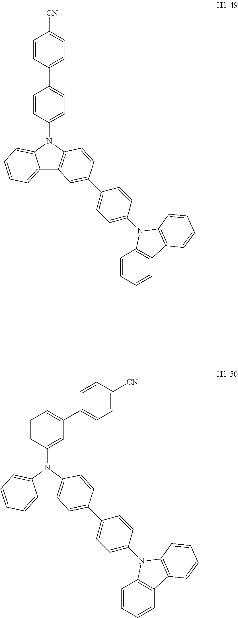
C12=CC=CC=C1N(C1=CC=C(C3=CC=C([CN])C=C3)C=C1)C1=C2C=C(C2=CC=C(N3C4=C(C=CC=C4)C4=C3C=CC=C4)C=C2)C=C1.C12=CC=CC=C1N(C1=CC(C3=CC=C([CN])C=C3)=CC=C1)C1=C2C=C(C2=CC=C(N3C4=C(C=CC=C4)C4=C3C=CC=C4)C=C2)C=C1
